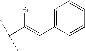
C1=C(C=C(Br)C(C)C)C=CC=C1
